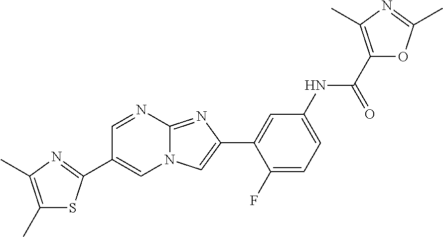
C1=NC2=NC(C3=CC(NC(C4=C(C)N=C(C)O4)=O)=CC=C3F)=CN2C=C1C1=NC(C)=C(C)S1
